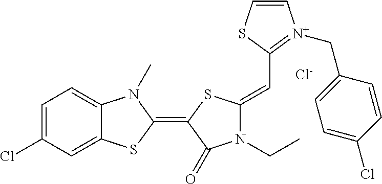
C1=C(Cl)C=C2C(=C1)N(C)C(=C1C(=O)N(CC)C(=CC3=[N+](CC4=CC=C(Cl)C=C4)C=CS3)S1)S2.[Cl-]
